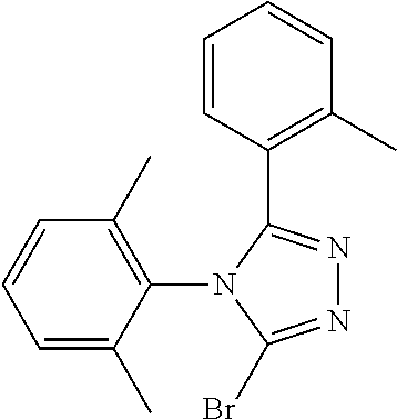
C1=C(C)C(N2C(Br)=NN=C2C2=C(C)C=CC=C2)=C(C)C=C1
